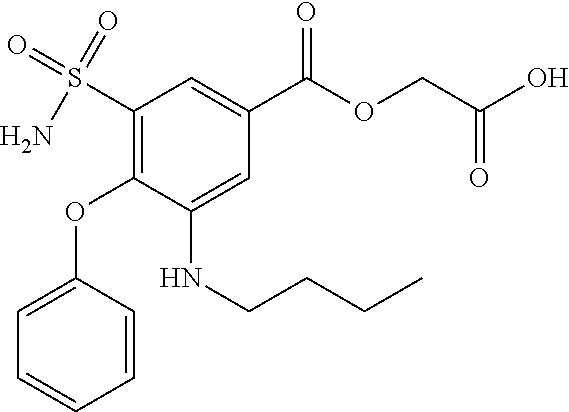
C1=C(OC2=C(S(=O)(N)=O)C=C(C(OCC(O)=O)=O)C=C2NCCCC)C=CC=C1
